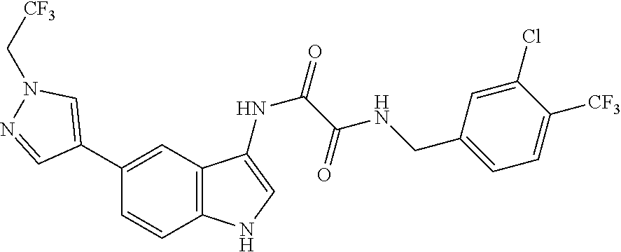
C1(C2=CN(C[CF3])N=C2)=CC2=C(C=C1)NC=C2NC(C(NCC1=CC=C([CF3])C(Cl)=C1)=O)=O
